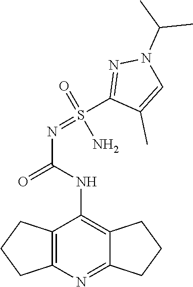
NS(=NC(=O)NC1=C2CCCC2=NC2=C1CCC2)(C1=NN(C(C)C)C=C1C)=O
